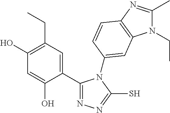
C1(C2=NN=C(S)N2C2=CC3=C(N=C(C)N3CC)C=C2)=CC(CC)=C(O)C=C1O
